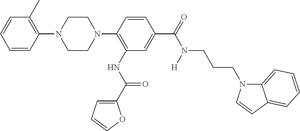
C1=CC=CC(N2CCN(C3=C(NC(=O)C4=CC=CO4)C=C(C(N(CCCN4C5=CC=CC=C5C=C4)[H])=O)C=C3)CC2)=C1C
